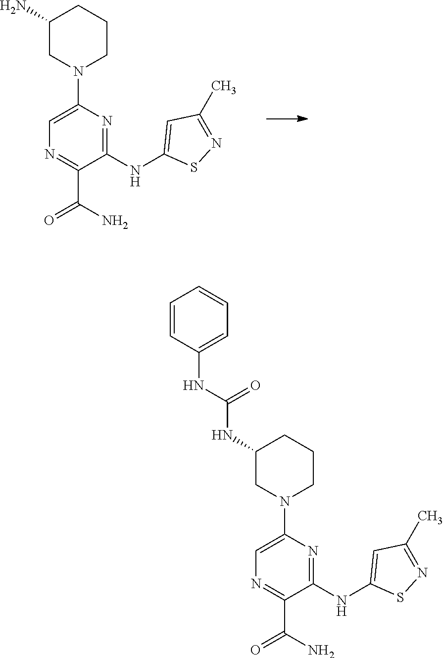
C1(N)CN(C2=CN=C(C(N)=O)C(NC3=CC(C)=NS3)=N2)CCC1.C1(NC(NC2=CC=CC=C2)=O)CN(C2=CN=C(C(N)=O)C(NC3=CC(C)=NS3)=N2)CCC1
